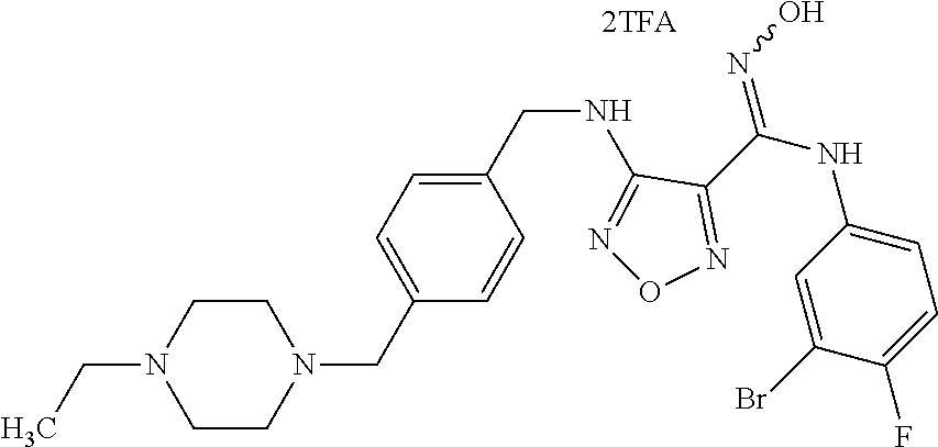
C(NC1=NON=C1C(NC1=CC=C(F)C(Br)=C1)=NO)C1=CC=C(CN2CCN(CC)CC2)C=C1
